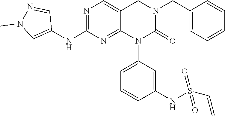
C1=CC(CN2CC3=CN=C(NC4=CN(C)N=C4)N=C3N(C3=CC=CC(NS(C=C)(=O)=O)=C3)C2=O)=CC=C1
